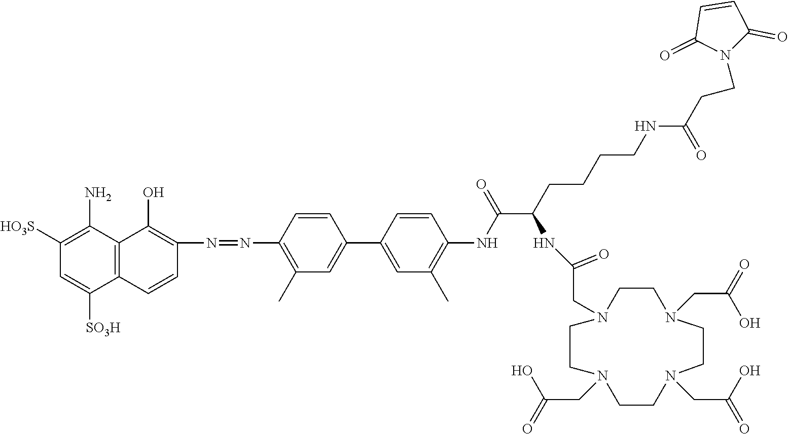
C(CC(NC(CN1CCN(CC(=O)O)CCN(CC(=O)O)CCN(CC(=O)O)CC1)=O)C(NC1=C(C)C=C(C2=CC(C)=C(N=NC3=C(O)C4=C(C([SO3H])=CC([HO3S])=C4N)C=C3)C=C2)C=C1)=O)CCNC(CCN1C(=O)C=CC1=O)=O
